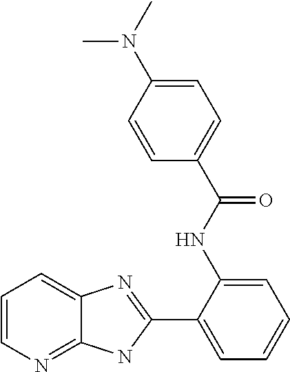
C1(C2=CC=CC=C2NC(C2=CC=C(N(C)C)C=C2)=O)=NC2=CC=CN=C2N1
